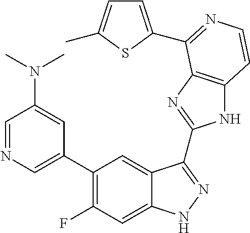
C1=C(C2=C(F)C=C3C(=C2)C(C2=NC4=C(N2)C=CN=C4C2=CC=C(C)S2)=NN3)C=C(N(C)C)C=N1
